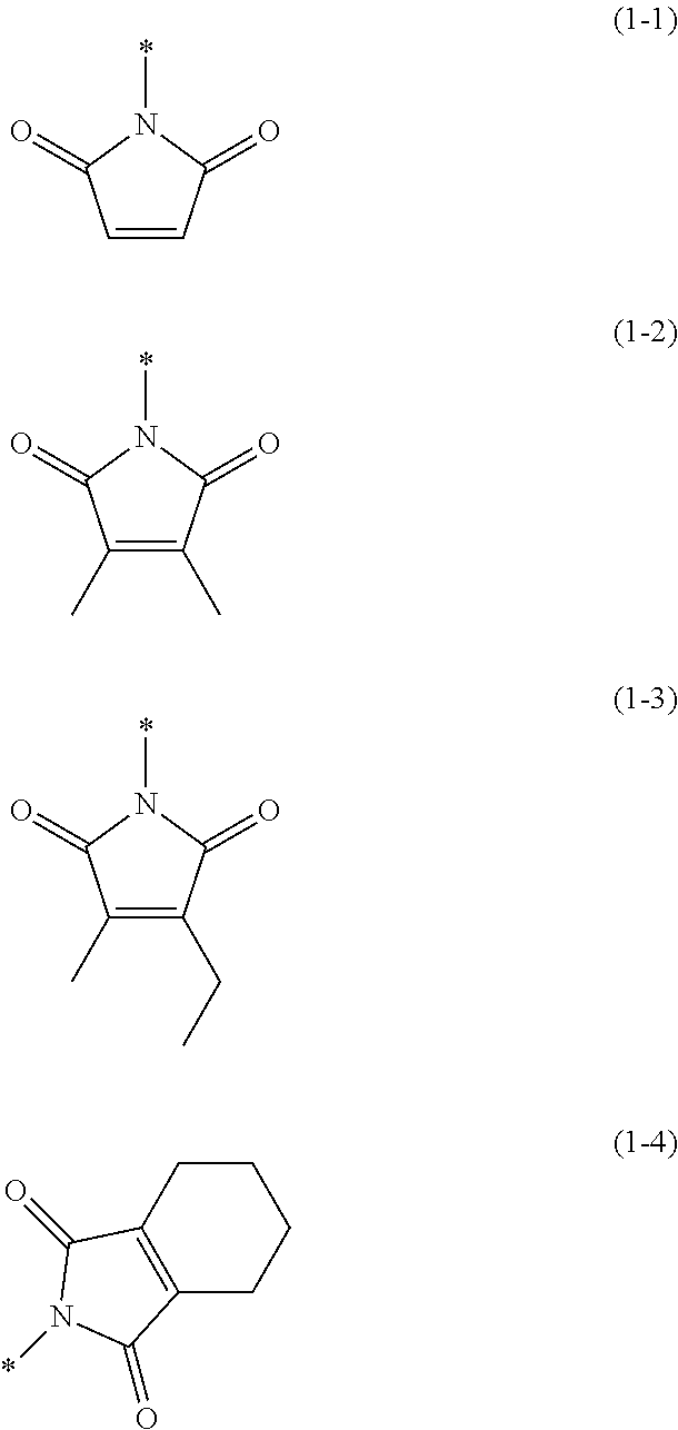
C1=CC(=O)N(*)C1=O.C1(C)=C(C)C(=O)N(*)C1=O.C1(C)=C(CC)C(=O)N(*)C1=O.C12=C(CCCC1)C(=O)N(*)C2=O
